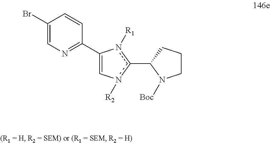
C1(Br)=CN=C(C2=Cn([R2])c(C3N([Boc])CCC3)n2[R1])C=C1
